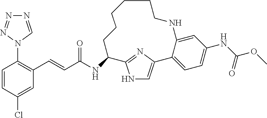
C1=CC(Cl)=CC(C=CC(NC2C3=NC(=CN3)C3=CC=C(NC(OC)=O)C=C3NCCCCCC2)=O)=C1N1C=NN=N1
